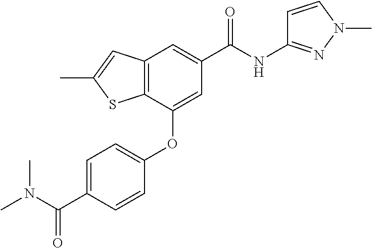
C12=C(C(OC3=CC=C(C(N(C)C)=O)C=C3)=CC(C(NC3=NN(C)C=C3)=O)=C1)SC(C)=C2
